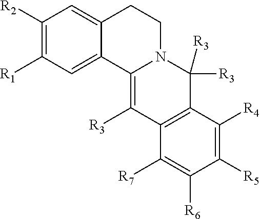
C12=C([R3])C3=C(C([R3])([R3])N1CCC1=CC([R2])=C([R1])C=C21)C([R4])=C([R5])C([R6])=C3[R7]
